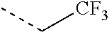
C([CF3])C
